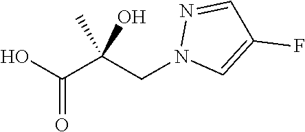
OC(C(CN1C=C(F)C=N1)(C)O)=O
